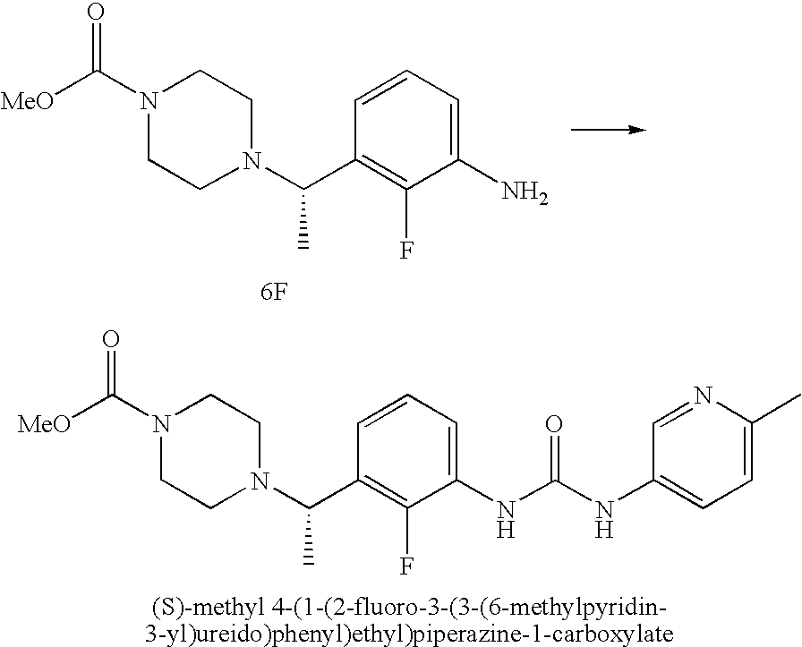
[MeO]C(N1CCN(C(C2=C(F)C(N)=CC=C2)C)CC1)=O.[6F].[MeO]C(N1CCN(C(C2=C(F)C(NC(NC3=CC=C(C)N=C3)=O)=CC=C2)C)CC1)=O
